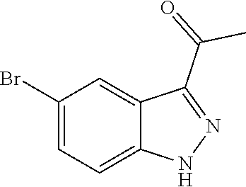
C1(Br)=CC=C2C(=C1)C(C(=O)C)=NN2
